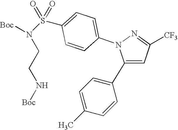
C1(C2=CC=C(C)C=C2)=CC([CF3])=NN1C1=CC=C(S(N(CCN[Boc])[Boc])(=O)=O)C=C1
